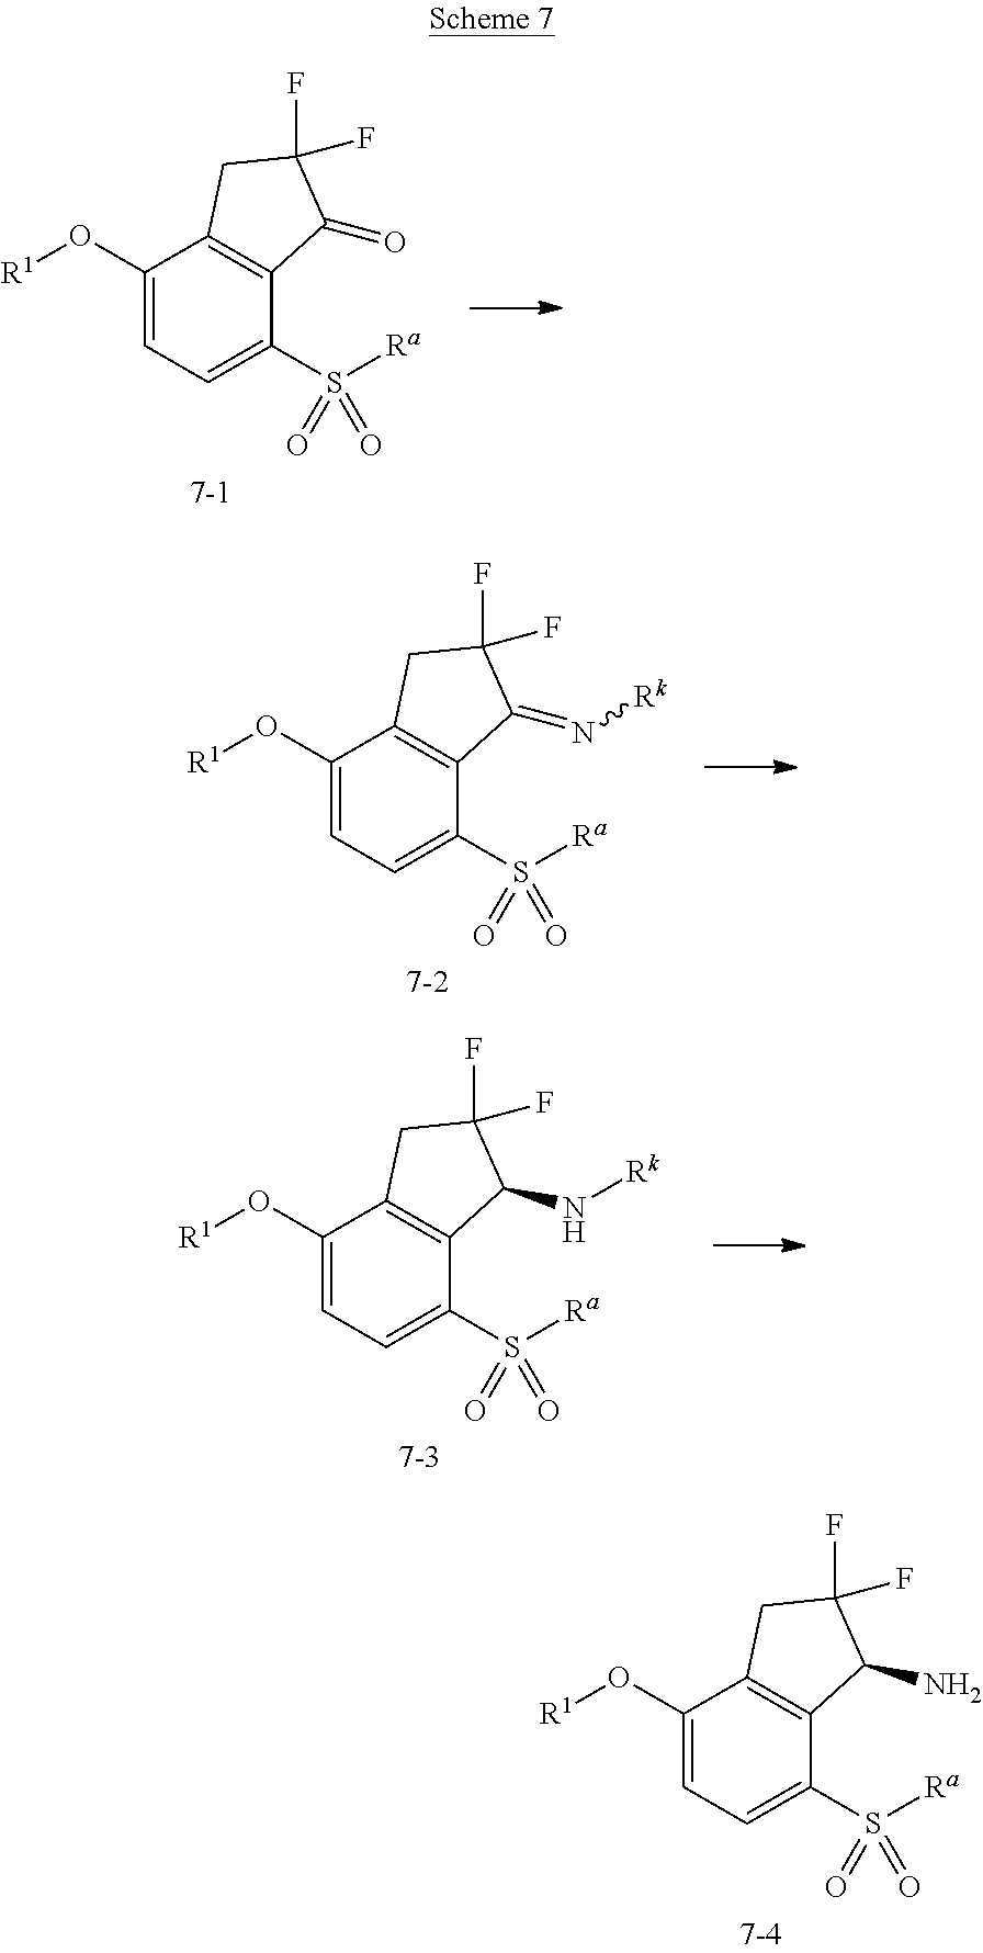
C1(O[R1])=CC=C(S([Ra])(=O)=O)C2=C1CC(F)(F)C2=O.C1(O[R1])=CC=C(S([Ra])(=O)=O)C2=C1CC(F)(F)C2=N[Rk].C1(O[R1])=CC=C(S([Ra])(=O)=O)C2=C1CC(F)(F)C2N[Rk].C1(O[R1])=CC=C(S([Ra])(=O)=O)C2=C1CC(F)(F)C2N
